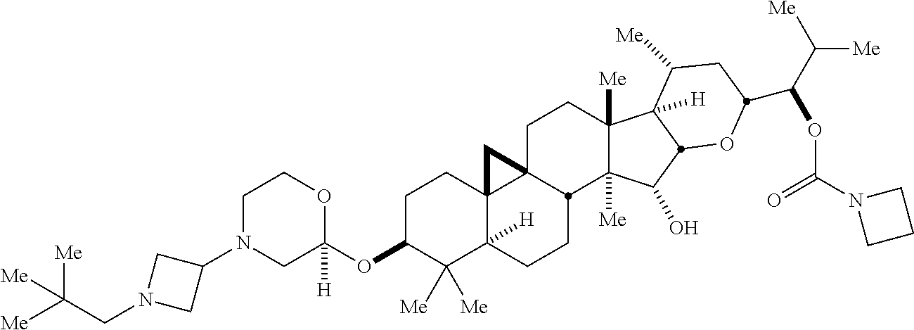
C1N(C2CN(CC([Me])([Me])[Me])C2)CC(OC2C([Me])([Me])C3([H])C4(CC2)C2(CCC5([Me])C([Me])(C(O)C6C5([H])C([Me])CC(C(C([Me])[Me])OC(N5CCC5)=O)O6)C2CC3)C4)([H])OC1
